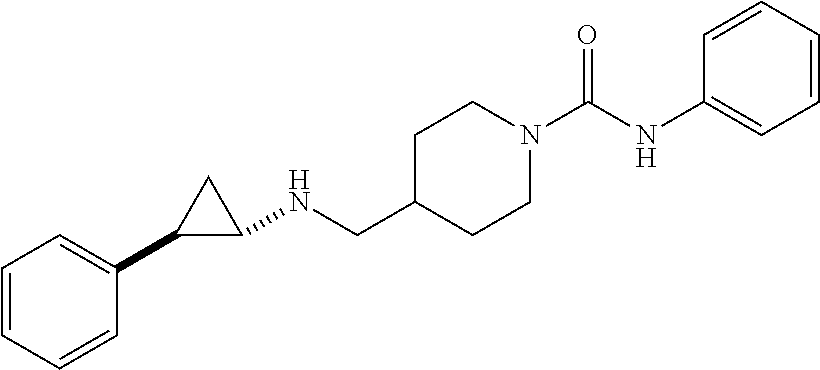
C1=CC=CC(C2C(NCC3CCN(C(NC4=CC=CC=C4)=O)CC3)C2)=C1
